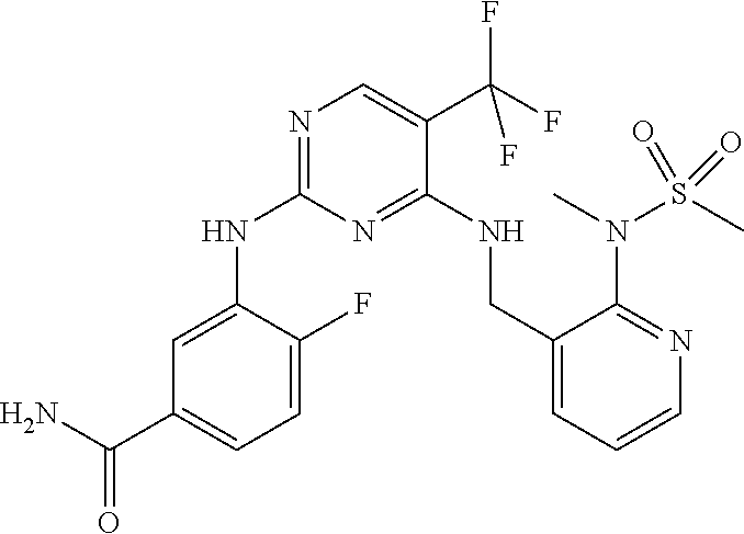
C1=C(NC2=NC=C(C(F)(F)F)C(NCC3=CC=CN=C3N(C)S(C)(=O)=O)=N2)C(F)=CC=C1C(=O)N
